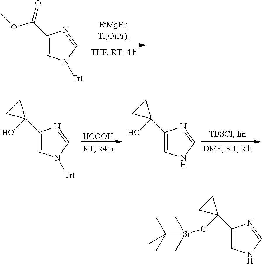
C1(C(=O)OC)=CN([Trt])C=N1.C1=C(C2(O)CC2)N=CN1[Trt].[HCOOH].C1=C(C2(O)CC2)N=CN1.C1=C(C2(O[Si](C(C)(C)C)(C)C)CC2)N=CN1
